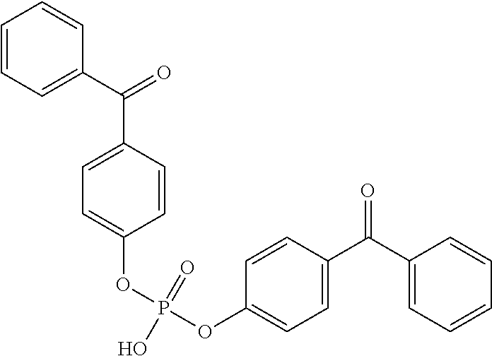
C1=CC=C(C(C2=CC=C(OP(OC3=CC=C(C(=O)C4=CC=CC=C4)C=C3)(=O)O)C=C2)=O)C=C1
